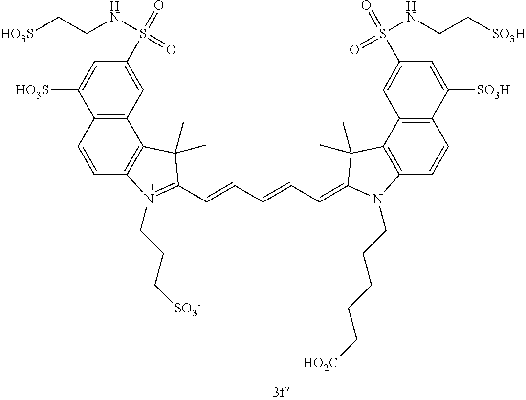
C12=C(C=C(S(=O)(NCC[HO3S])=O)C=C1[HO3S])C1=C(C=C2)N(CCC[SO3-])=C(C=CC=CC=C2C(C)(C)C3=C(C=CC4=C3C=C(S(=O)(NCC[SO3H])=O)C=C4[SO3H])N2CCCCC[HO2C])C1(C)C
